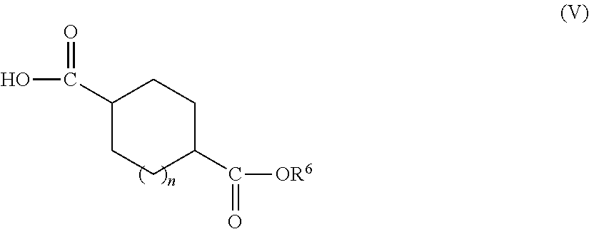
C1(C(O)=O)CCC(C([OR6])=O)CC1
